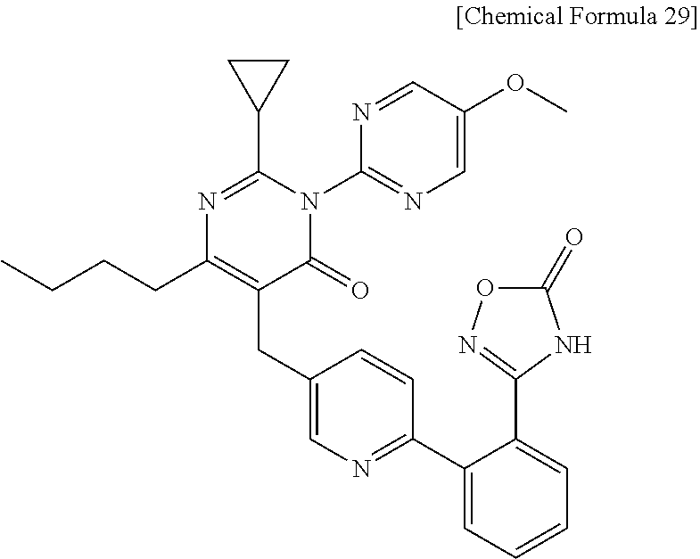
N1=C(C2CC2)N(C2=NC=C(OC)C=N2)C(=O)C(CC2=CN=C(C3=CC=CC=C3C3=NOC(=O)N3)C=C2)=C1CCCC
